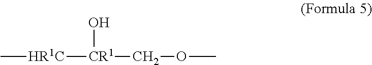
[HR1C]([CR1](COC)O)C
